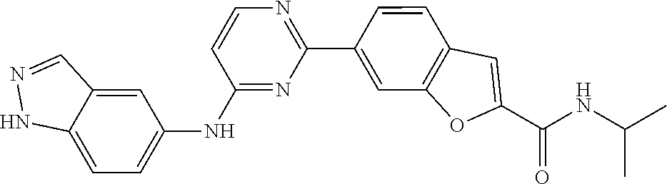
N(C(C1=CC2=C(C=C(C3=NC=CC(NC4=CC=C5C(=C4)C=NN5)=N3)C=C2)O1)=O)C(C)C
